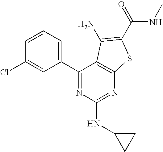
C1(Cl)=CC(C2=NC(NC3CC3)=NC3=C2C(N)=C(C(NC)=O)S3)=CC=C1
